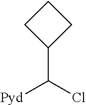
C1(C(Cl)[Pyd])CCC1
